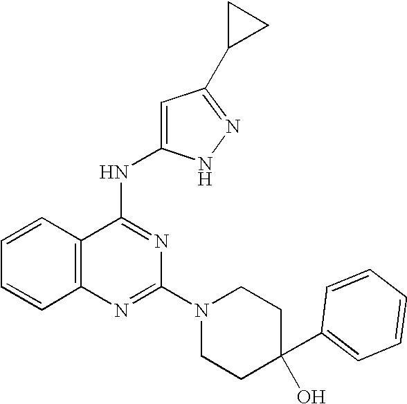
C12=C(N=C(N3CCC(O)(C4=CC=CC=C4)CC3)N=C1NC1=CC(C3CC3)=NN1)C=CC=C2
